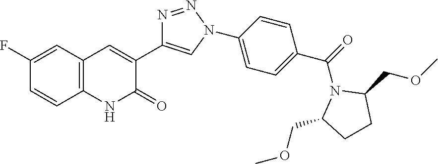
C12=C(C=C(F)C=C1)C=C(C1=CN(C3=CC=C(C(=O)N4C(COC)CCC4COC)C=C3)N=N1)C(=O)N2
